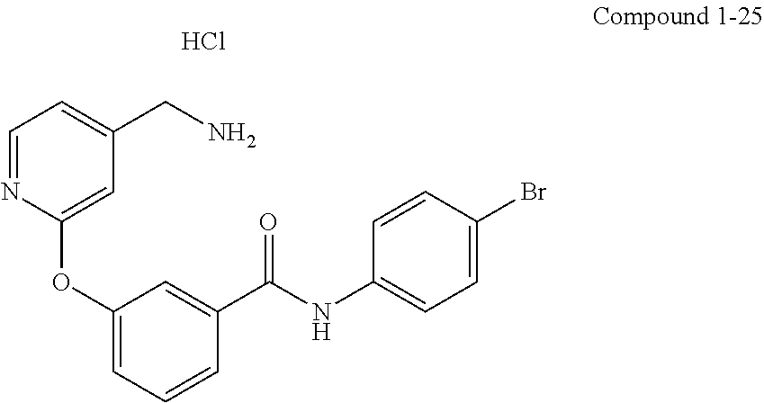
C1(OC2=CC(CN)=CC=N2)=CC=CC(C(NC2=CC=C(Br)C=C2)=O)=C1.Cl
